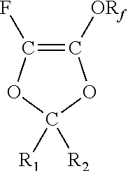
C1([ORf])=C(F)OC([R1])([R2])O1
